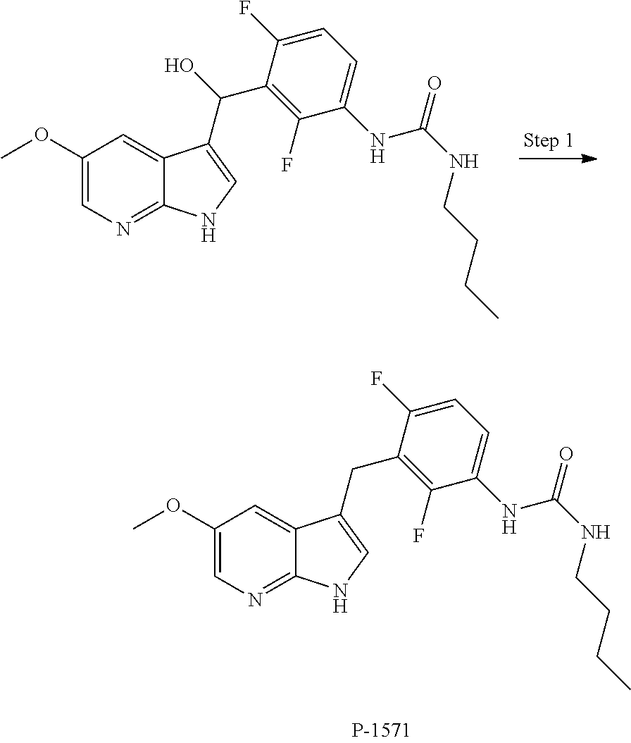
C1=C2C(=NC=C1OC)NC=C2C(O)C1=C(F)C(NC(NCCCC)=O)=CC=C1F.C1=C2C(=NC=C1OC)NC=C2CC1=C(F)C(NC(NCCCC)=O)=CC=C1F
